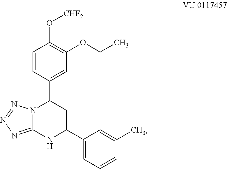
N12C(=NN=N1)NC(C1=CC=CC(C)=C1)CC2C1=CC(OCC)=C(O[CHF2])C=C1
